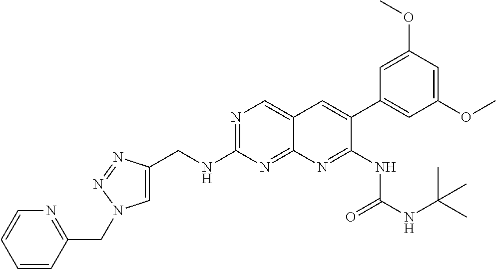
C1(CNC2=NC=C3C(=N2)N=C(NC(NC(C)(C)C)=O)C(C2=CC(OC)=CC(OC)=C2)=C3)=CN(CC2=NC=CC=C2)N=N1
